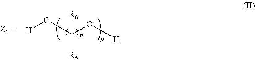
[H]OC(O[H])([R6])[R5]
